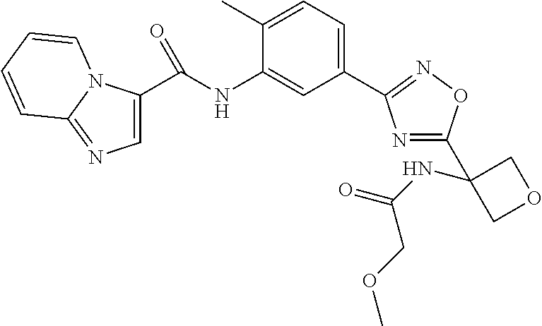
N1=C(C2(NC(COC)=O)COC2)ON=C1C1=CC=C(C)C(NC(=O)C2=CN=C3N2C=CC=C3)=C1
